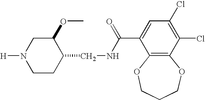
N1([H])CCC(CNC(C2=CC(Cl)=C(Cl)C3=C2OCCCO3)=O)C(OC)C1
